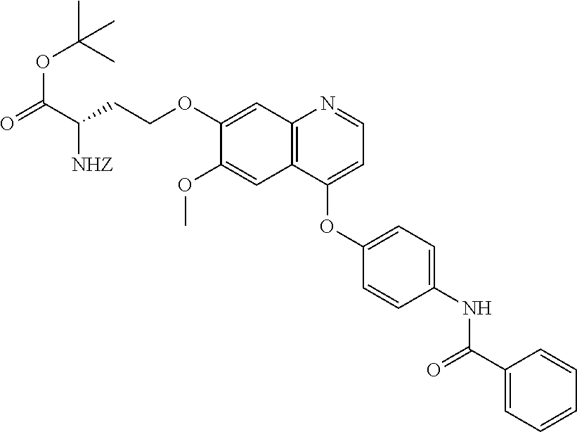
C12=C(C(OC3=CC=C(NC(=O)C4=CC=CC=C4)C=C3)=CC=N1)C=C(OC)C(OCCC([NHZ])C(=O)OC(C)(C)C)=C2
